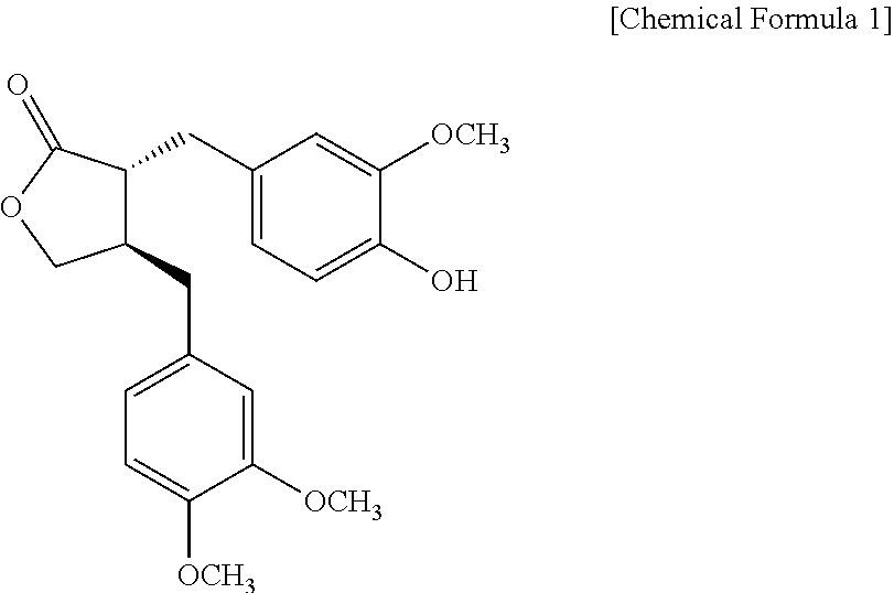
C1(CC2=CC=C([OCH3])C([OCH3])=C2)C(CC2=CC=C(O)C([OCH3])=C2)C(=O)OC1
